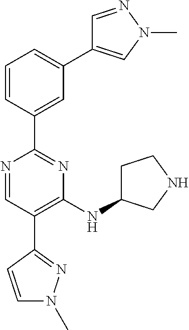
C1=C(C2=NC(NC3CCNC3)=C(C3=NN(C)C=C3)C=N2)C=CC=C1C1=CN(C)N=C1
